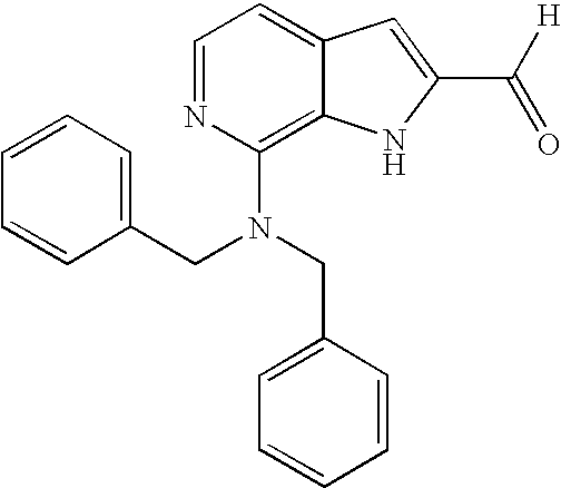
C1(CN(CC2=CC=CC=C2)C2=C3C(=CC=N2)C=C(C([H])=O)N3)=CC=CC=C1
